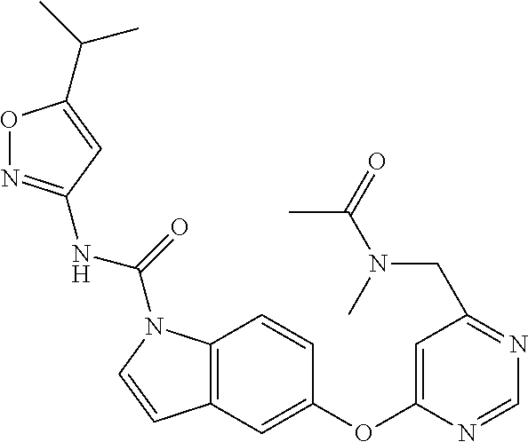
C12=C(C=C(OC3=CC(CN(C)C(C)=O)=NC=N3)C=C1)C=CN2C(NC1=NOC(C(C)C)=C1)=O
